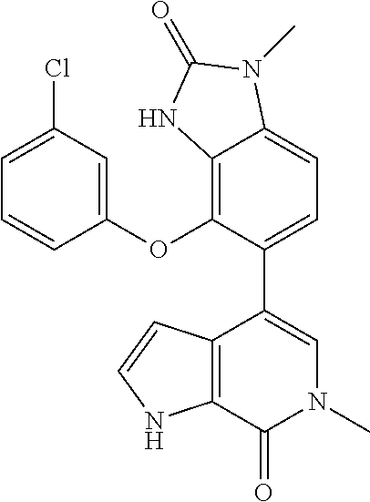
C1(OC2=C3C(=CC=C2C2=CN(C)C(=O)C4=C2C=CN4)N(C)C(=O)N3)=CC(Cl)=CC=C1
